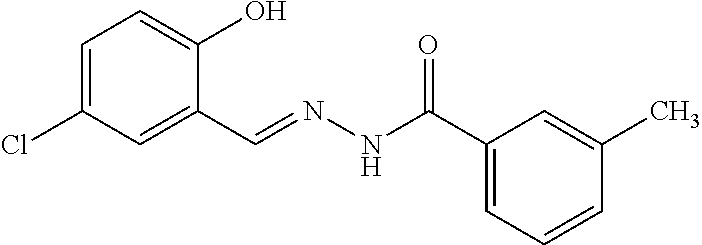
C1=C(Cl)C=C(C=NNC(C2=CC=CC(C)=C2)=O)C(O)=C1
